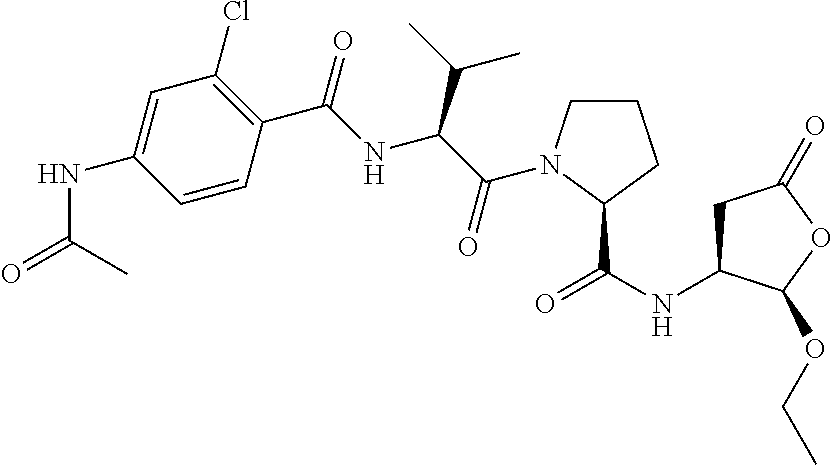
C1=C(NC(C)=O)C=CC(C(=O)NC(C(C)C)C(=O)N2CCCC2C(NC2CC(=O)OC2OCC)=O)=C1Cl
